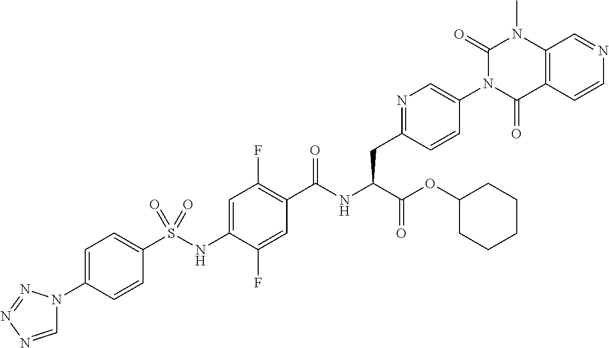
C1=C(N2C=NN=N2)C=CC(S(NC2=CC(F)=C(C(NC(C(OC3CCCCC3)=O)CC3=NC=C(N4C(=O)C5=C(N(C)C4=O)C=NC=C5)C=C3)=O)C=C2F)(=O)=O)=C1
